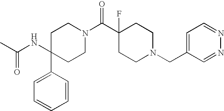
C1(NC(C)=O)(C2=CC=CC=C2)CCN(C(C2(F)CCN(CC3=CC=NN=C3)CC2)=O)CC1
